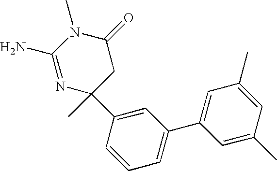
N1=C(N)N(C)C(=O)CC1(C)C1=CC(C2=CC(C)=CC(C)=C2)=CC=C1
